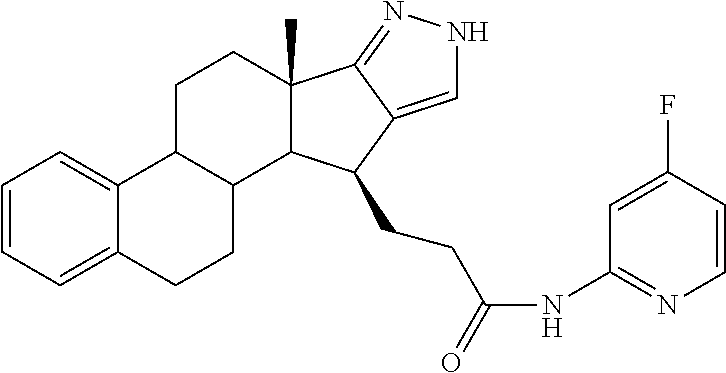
C1=CC=C2C(=C1)C1C(CC2)C2C(C)(CC1)C1=NNC=C1C2CCC(NC1=NC=CC(F)=C1)=O
